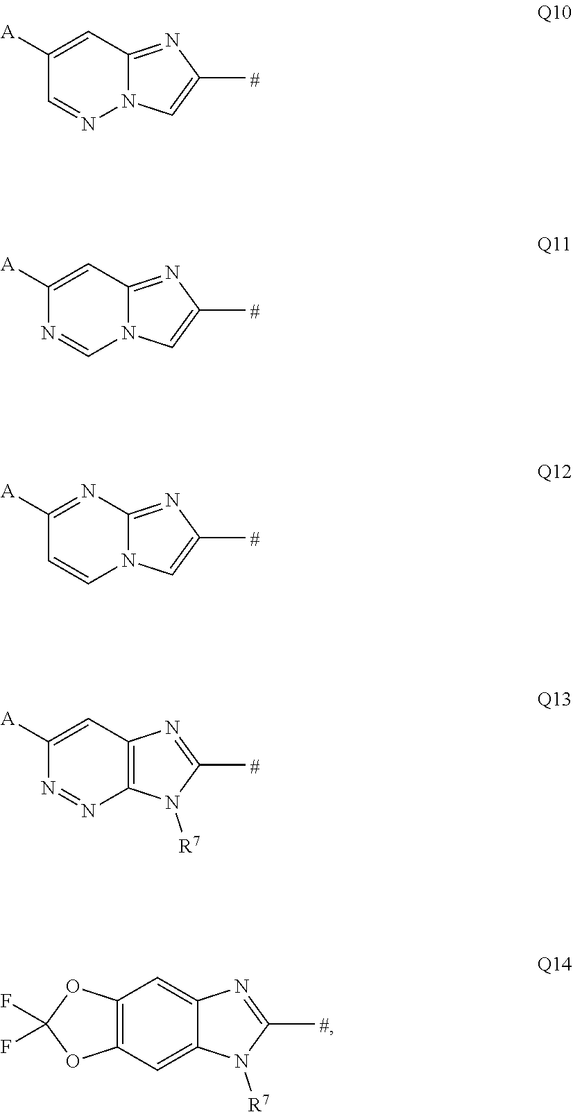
N12C(=NC(C)=C1)C=C([A])C=N2.N12C(=NC(C)=C1)C=C([A])N=C2.N12C(=NC(C)=C1)N=C([A])C=C2.C12=C(C=C([A])N=N1)N=C(C)N2[R7].C12=CC3=C(C=C1N=C(C)N2[R7])OC(F)(F)O3
